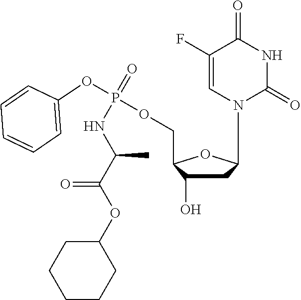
C1(F)=CN(C2CC(O)C(COP(OC3=CC=CC=C3)(NC(C)C(=O)OC3CCCCC3)=O)O2)C(=O)NC1=O
